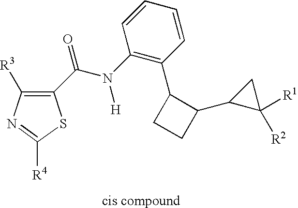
C1([R3])=C(C(N(C2=C(C3CCC3C3C([R2])([R1])C3)C=CC=C2)[H])=O)SC([R4])=N1
